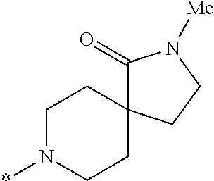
C1N(*)CCC2(C1)C(=O)N([Me])CC2
